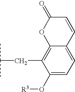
C12=C(CC(C)C)C(O[R3])=CC=C1C=CC(=O)O2
